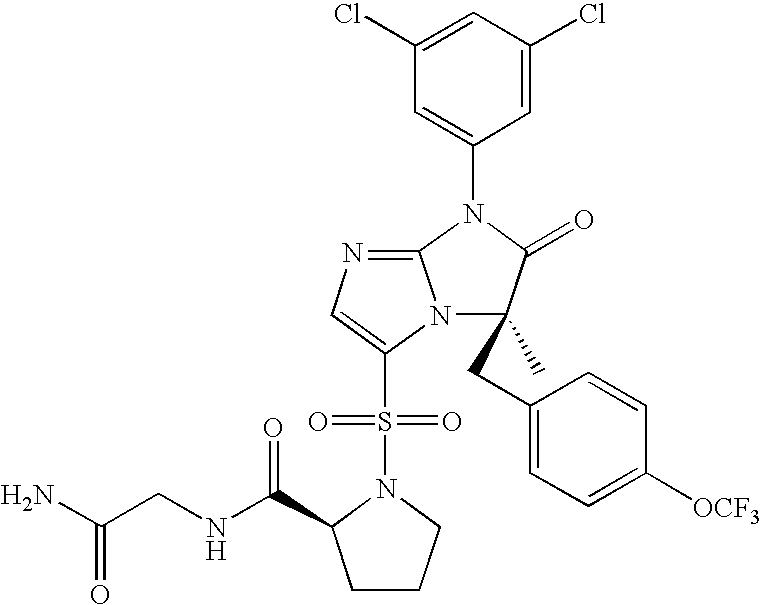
C1(Cl)=CC(Cl)=CC(N2C3=NC=C(S(N4C(C(NCC(N)=O)=O)CCC4)(=O)=O)N3C(C)(CC3=CC=C([OCF3])C=C3)C2=O)=C1
